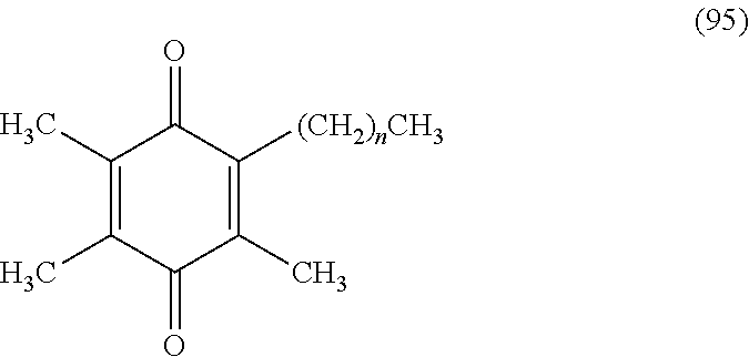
C1(C)=C(C)C(=O)C(C)=C([(CH2)nCH3])C1=O
